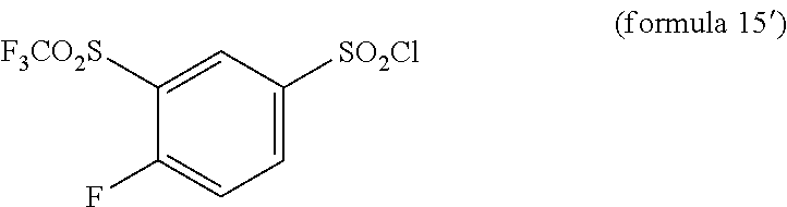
C1=C([F3CO2S])C(F)=CC=C1[SO2Cl]
